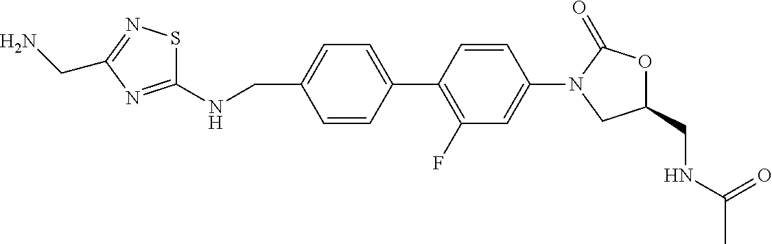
C1=CC(CNC2=NC(CN)=NS2)=CC=C1C1=C(F)C=C(N2CC(CNC(C)=O)OC2=O)C=C1
